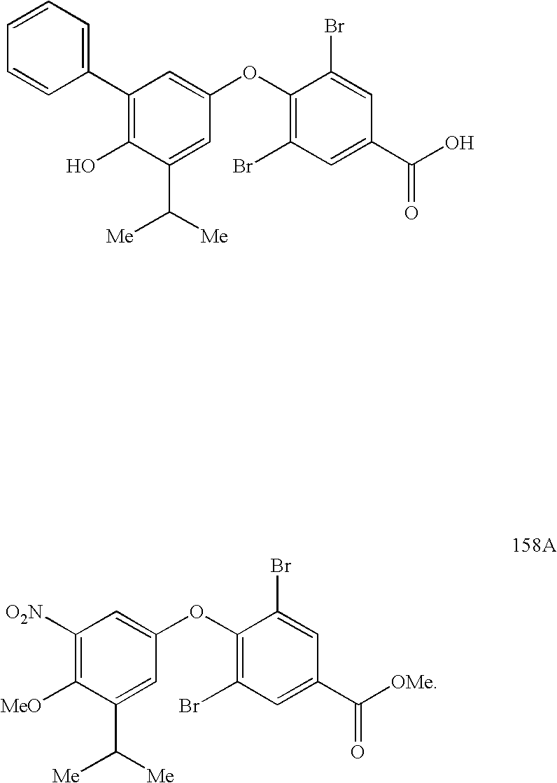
C1([O2N])=C([MeO])C(C([Me])[Me])=CC(OC2=C(Br)C=C(C([OMe])=O)C=C2Br)=C1.C1=CC=C(C2=C(O)C(C([Me])[Me])=CC(OC3=C(Br)C=C(C(O)=O)C=C3Br)=C2)C=C1
